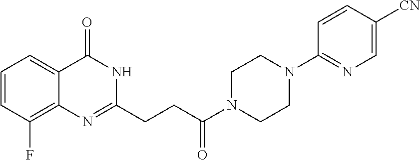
C1=CC(F)=C2C(=C1)C(=O)NC(CCC(N1CCN(C3=NC=C([CN])C=C3)CC1)=O)=N2
